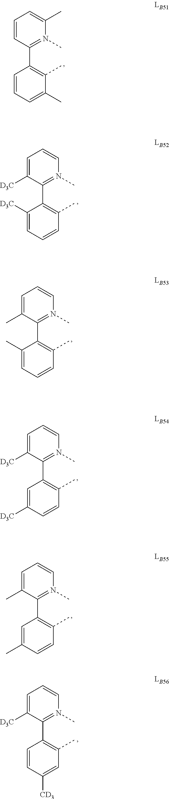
C1=CC(C2=C(C)C(C)=CC=C2)=N(C)C(C)=C1.C1=C(C)C(C2=C(C)C=CC=C2C)=N(C)C=C1.C1=C([D3C])C(C2=C(C)C=CC([D3C])=C2)=N(C)C=C1.C1=C(C)C(C2=C(C)C=CC(C)=C2)=N(C)C=C1.C1=C([D3C])C(C2=C(C)C=CC=C2[D3C])=N(C)C=C1.C1=C([D3C])C(C2=C(C)C=C([CD3])C=C2)=N(C)C=C1
